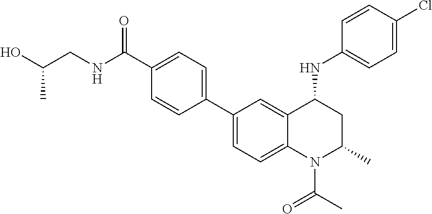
C(NC(C1=CC=C(C2=CC=C3C(=C2)C(NC2=CC=C(Cl)C=C2)CC(C)N3C(C)=O)C=C1)=O)C(O)C
